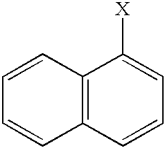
C12=C(C=CC=C1[X])C=CC=C2
